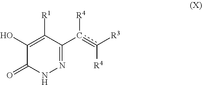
N1=C(C(=C([R4])[R3])[R4])C([R1])=C(O)C(=O)N1
